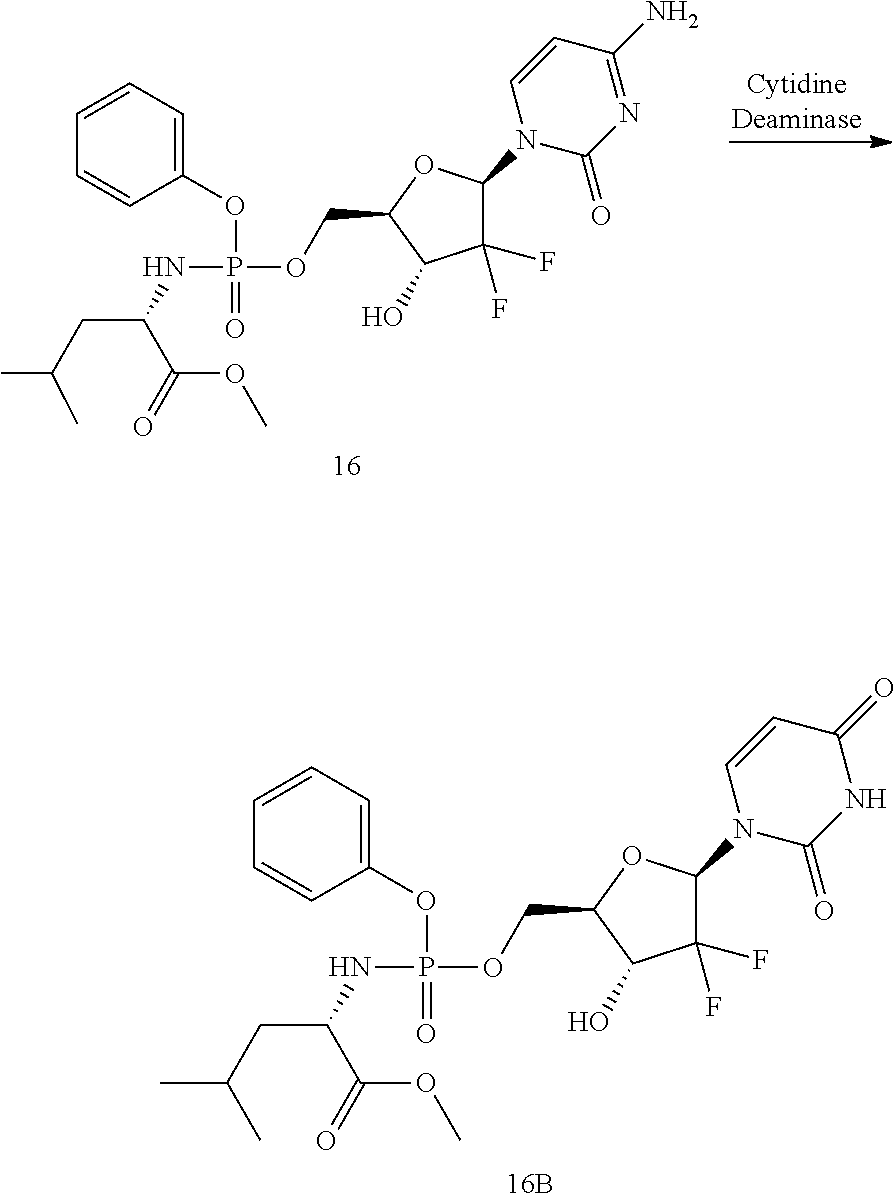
C1=CC=CC(OP(=O)(NC(CC(C)C)C(=O)OC)OCC2C(O)C(F)(F)C(N3C(=O)N=C(N)C=C3)O2)=C1.C1=CC=CC(OP(=O)(NC(CC(C)C)C(=O)OC)OCC2C(O)C(F)(F)C(N3C(=O)NC(=O)C=C3)O2)=C1
